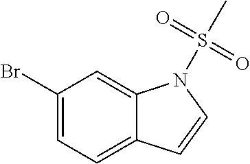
C1(Br)=CC=C2C(=C1)N(S(=O)(=O)C)C=C2
